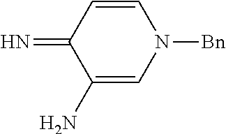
C1(N)=CN([Bn])C=CC1=N
